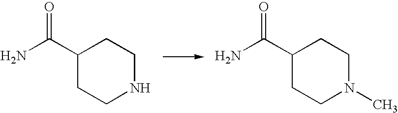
C1(C(=O)N)CCNCC1.C1(C(=O)N)CCN(C)CC1
